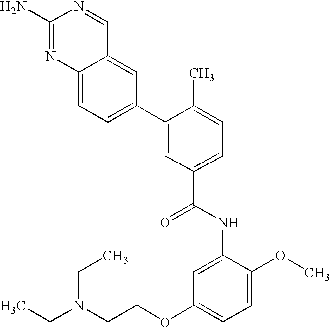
C12=CC=C(C3=CC(C(NC4=CC(OCCN(CC)CC)=CC=C4OC)=O)=CC=C3C)C=C1C=NC(N)=N2
